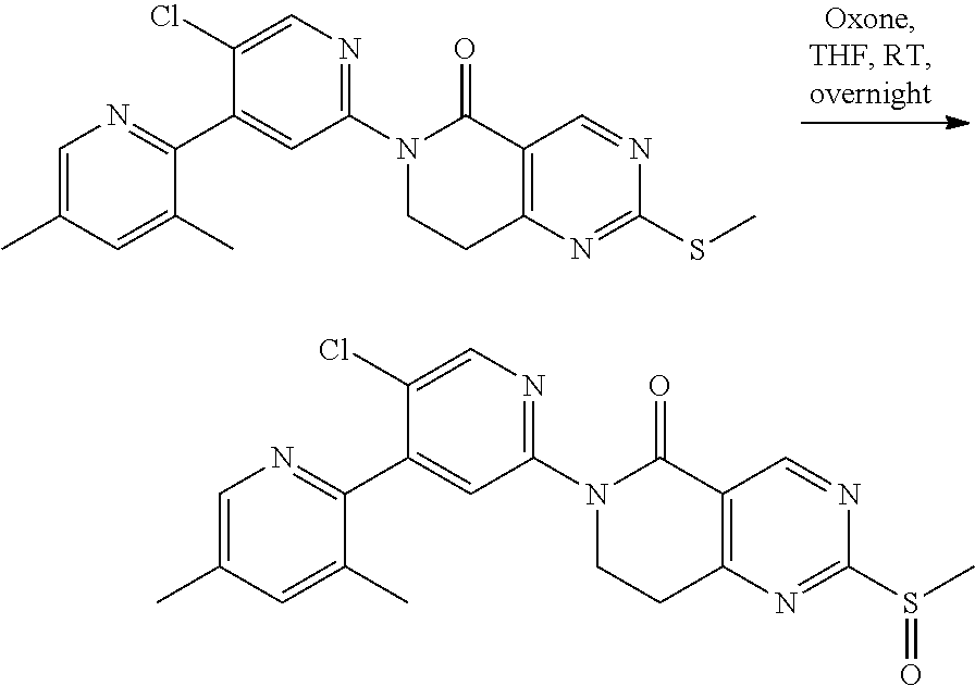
C1=C(C)C=C(C)C(C2=CC(N3CCC4=C(C=NC(SC)=N4)C3=O)=NC=C2Cl)=N1.C1=C(C)C=C(C)C(C2=CC(N3CCC4=C(C3=O)C=NC(S(C)=O)=N4)=NC=C2Cl)=N1
